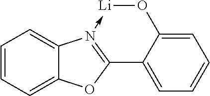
C1=CC=C2C(=C1)N1->[Li]OC3=CC=CC=C3C=1O2
